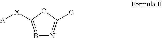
B1=C([X][A])OC(C)=N1
